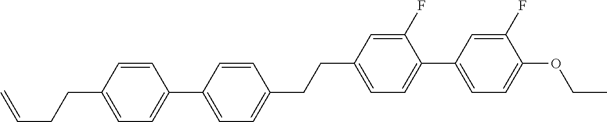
C1=CC(CCC=C)=CC=C1C1=CC=C(CCC2=CC=C(C3=CC=C(OCC)C(F)=C3)C(F)=C2)C=C1
